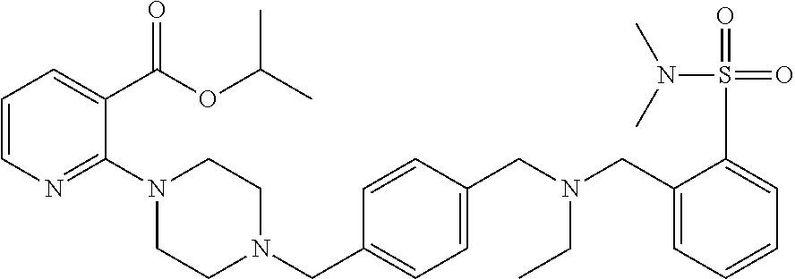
C1=CN=C(N2CCN(CC3=CC=C(CN(CC4=CC=CC=C4S(=O)(=O)N(C)C)CC)C=C3)CC2)C(C(=O)OC(C)C)=C1
